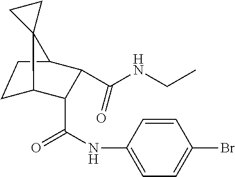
C1C2C(C(=O)NC3=CC=C(Br)C=C3)C(C(NCC)=O)C(C1)C21CC1
